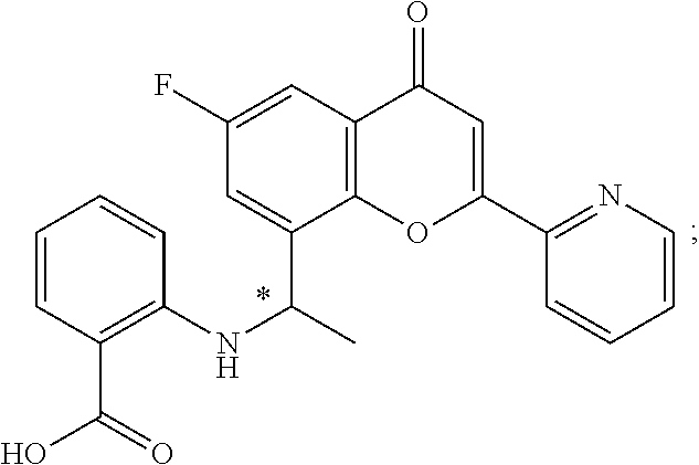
C1(F)=CC2=C(OC(C3=NC=CC=C3)=CC2=O)C(C(NC2=C(C(O)=O)C=CC=C2)C)=C1
